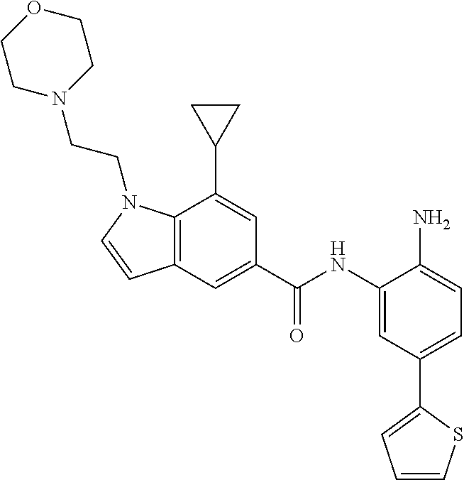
C12=C(C=C(C(NC3=CC(C4=CC=CS4)=CC=C3N)=O)C=C1C1CC1)C=CN2CCN1CCOCC1
